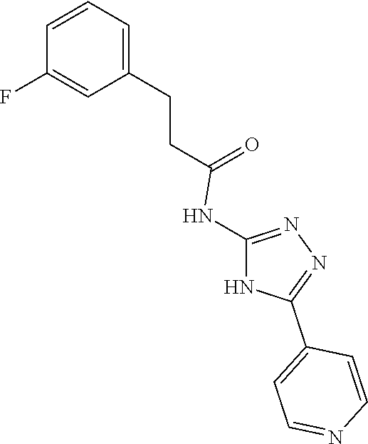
C1=C(CCC(=O)NC2=NN=C(C3=CC=NC=C3)N2)C=C(F)C=C1
